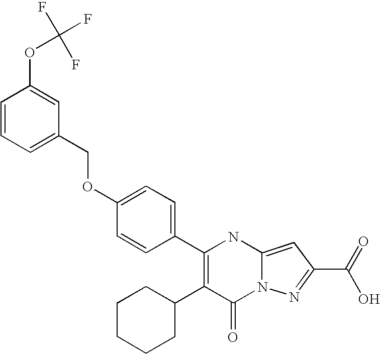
C1(=O)N2C(=CC(C(=O)O)=N2)NC(C2=CC=C(OCC3=CC=CC(OC(F)(F)F)=C3)C=C2)=C1C1CCCCC1
